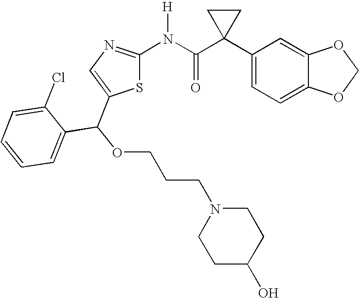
C1(C2(C(N([H])C3=NC=C(C(OCCCN4CCC(O)CC4)C4=CC=CC=C4Cl)S3)=O)CC2)=CC=C2C(=C1)OCO2
